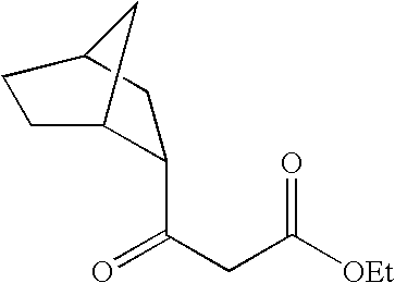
C(C1C2CCC(C1)C2)(CC([OEt])=O)=O
